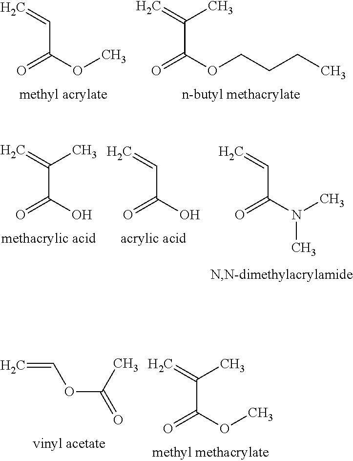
C(C(=O)N(C)C)=C.C(C(=O)O)(=C)C.C(C(=O)O)=C.C(C(OC)=O)(=C)C.C=COC(=O)C.C(C(OC)=O)=C.C(C(OCCCC)=O)(=C)C
